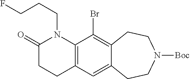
C1(=O)CCC2=C(N1CCCF)C(Br)=C1C(=C2)CCN([Boc])CC1
